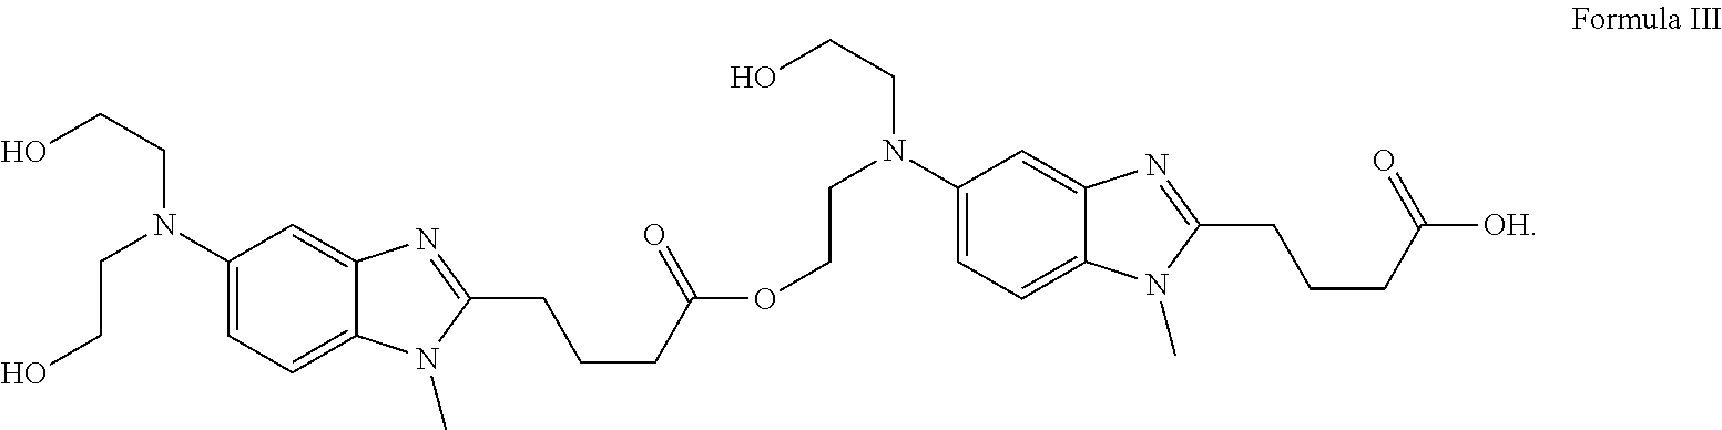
C1(N(CCOC(CCCC2=NC3=CC(N(CCO)CCO)=CC=C3N2C)=O)CCO)=CC=C2C(=C1)N=C(CCCC(=O)[OH])N2C
